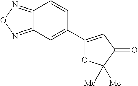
C12=NON=C1C=C(C1=CC(=O)C([Me])([Me])O1)C=C2
